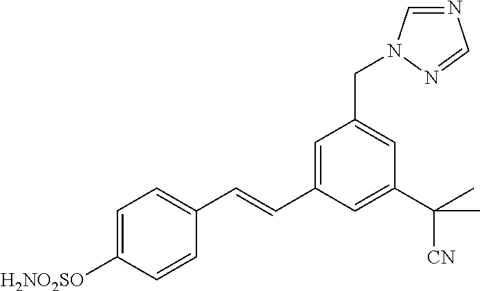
N1=CN(CC2=CC(C([CN])(C)C)=CC(C=CC3=CC=C([H2NO2SO])C=C3)=C2)N=C1
